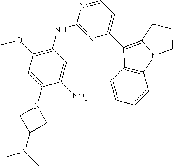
C1(NC2=NC(C3=C4N(C5=C3C=CC=C5)CCC4)=CC=N2)=C(OC)C=C(N2CC(N(C)C)C2)C([NO2])=C1
